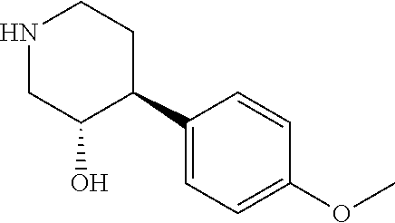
N1CC(O)C(C2=CC=C(OC)C=C2)CC1
